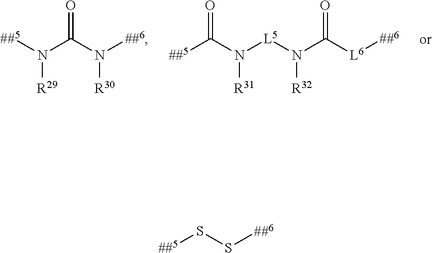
[##5]N(C(N([##6])[R30])=O)[R29].C(N([L5]N(C([L6][##6])=O)[R32])[R31])([##5])=O.S(S[##6])[##5]
